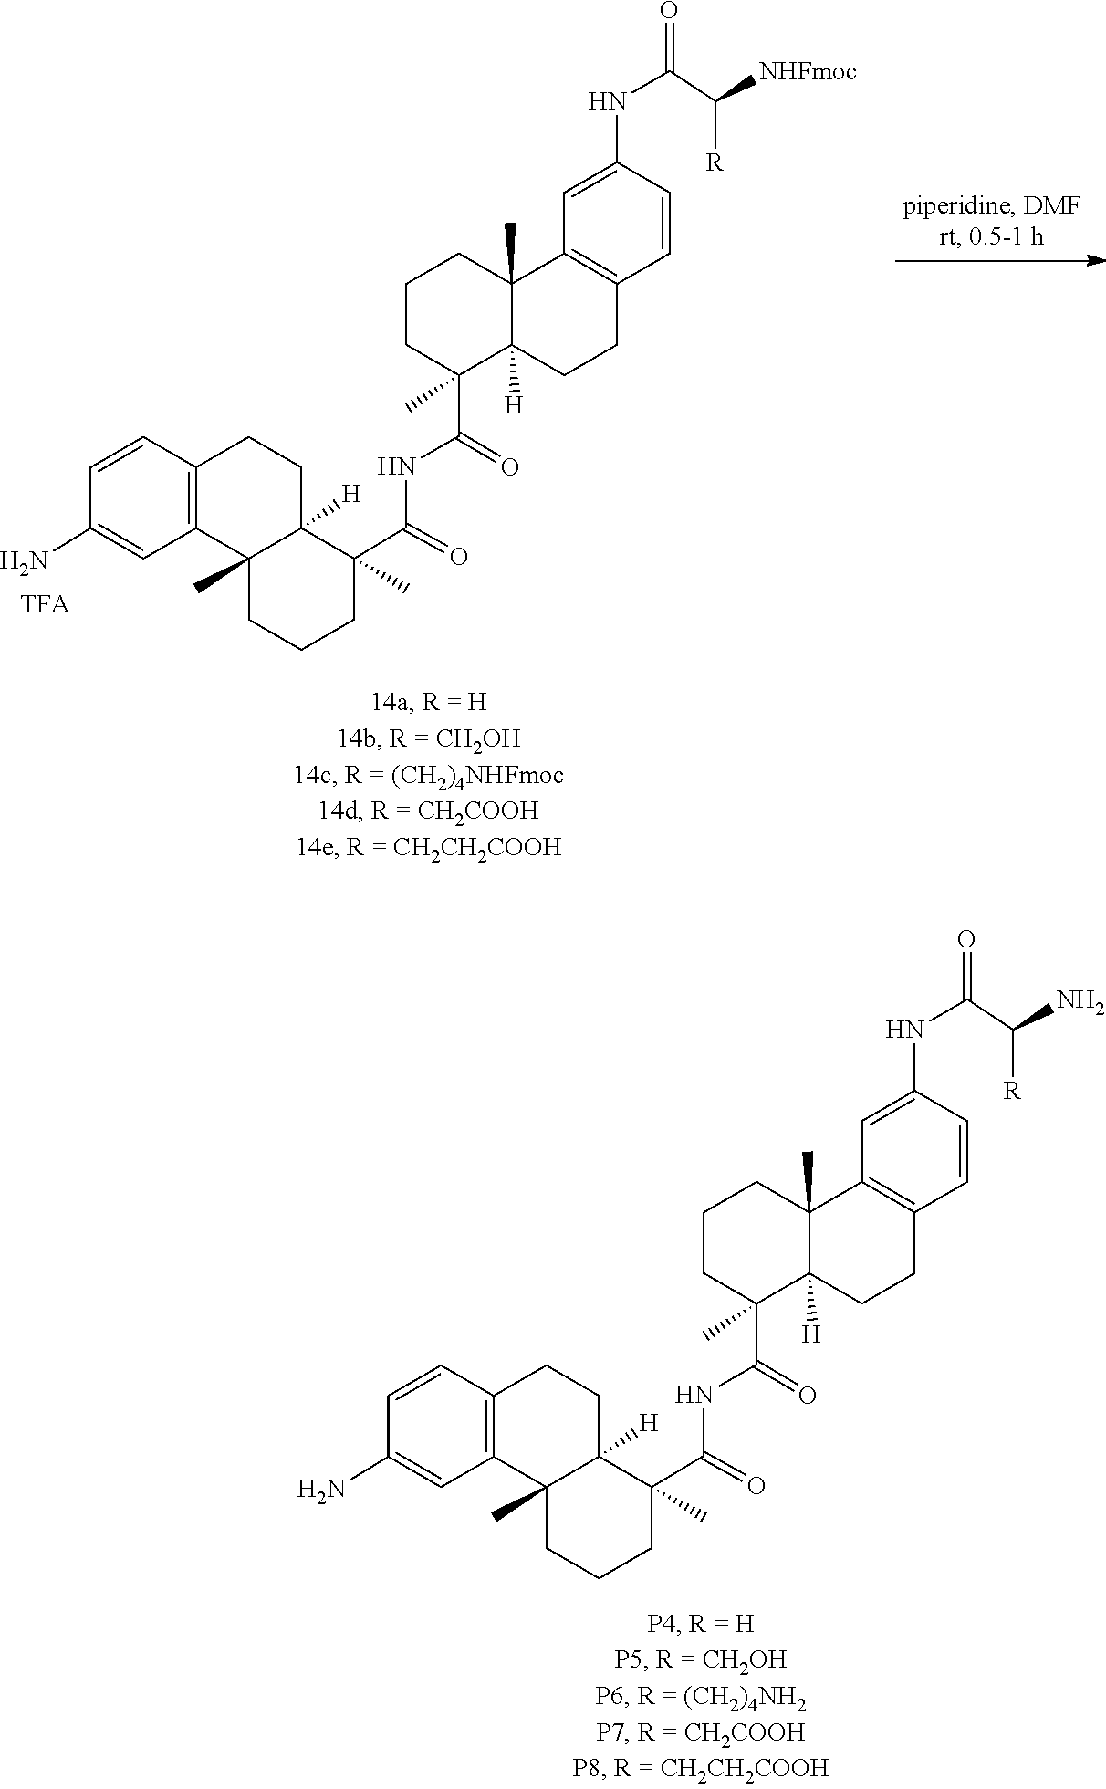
N(C(C1(C)C2([H])CCC3=C(C=C(N)C=C3)C2(C)CCC1)=O)C(C1(C)C2([H])CCC3=C(C=C(NC(C([R])[NHFmoc])=O)C=C3)C2(C)CCC1)=O.N(C(C1(C)C2([H])CCC3=C(C=C(N)C=C3)C2(C)CCC1)=O)C(C1(C)C2([H])CCC3=C(C=C(NC(C([R])N)=O)C=C3)C2(C)CCC1)=O
